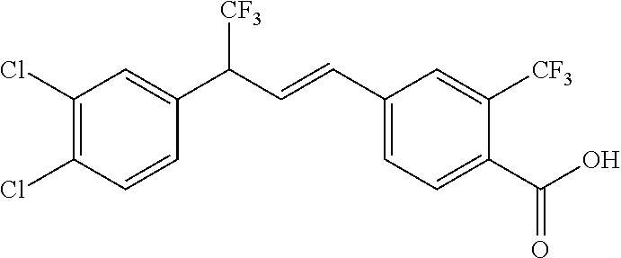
C1(Cl)=C(Cl)C=CC(C(C=CC2=CC=C(C(O)=O)C([CF3])=C2)[CF3])=C1
